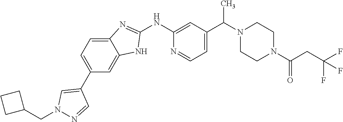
C1(NC2=NC3=CC=C(C4=CN(CC5CCC5)N=C4)C=C3N2)=CC(C(N2CCN(C(CC(F)(F)F)=O)CC2)C)=CC=N1
